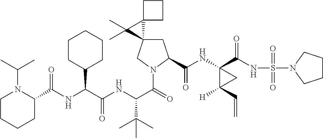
C(C(NC(C(=O)N1CC2(CC1C(NC1(C(NS(=O)(=O)N3CCCC3)=O)C([H])(C=C)C1)=O)C1(C2(C)C)CCC1)C(C)(C)C)=O)(C1CCCCC1)NC(C1N(C(C)C)CCCC1)=O
